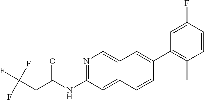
N1=C(NC(=O)CC(F)(F)F)C=C2C(=C1)C=C(C1=C(C)C=CC(F)=C1)C=C2
